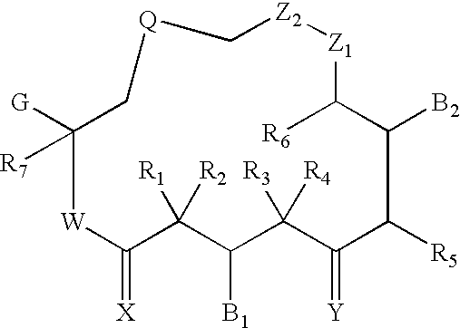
[G]C1([R7])C[Q]C[Z2][Z1]C([R6])C([B2])C([R5])C(=[Y])C([R3])([R4])C([B1])C([R1])([R2])C(=[X])[W]1
